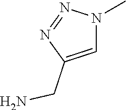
C1(CN)=CN(C)N=N1
